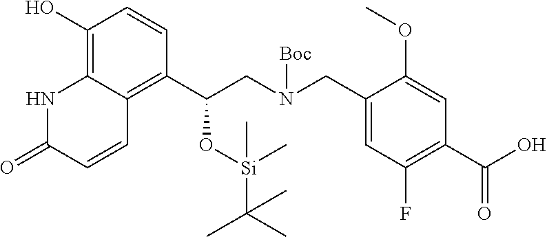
C1(O)=C2C(=C(C(CN(CC3=CC(F)=C(C(O)=O)C=C3OC)[Boc])O[Si](C)(C(C)(C)C)C)C=C1)C=CC(=O)N2
